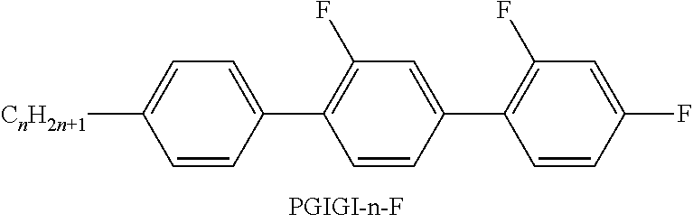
[CnH2n+1]C1=CC=C(C2=C(F)C=C(C3=C(F)C=C(F)C=C3)C=C2)C=C1
